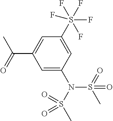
CC(C1=CC(S(F)(F)(F)(F)F)=CC(N(S(C)(=O)=O)S(=O)(C)=O)=C1)=O
